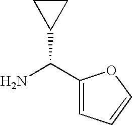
C1(C(N)C2CC2)=CC=CO1
